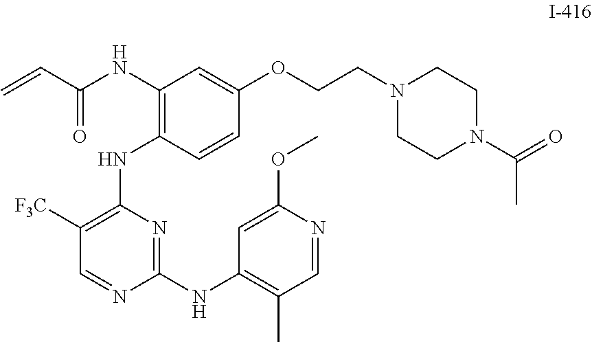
C1([F3C])=C(NC2=C(NC(C=C)=O)C=C(OCCN3CCN(C(=O)C)CC3)C=C2)N=C(NC2=C(C)C=NC(OC)=C2)N=C1
